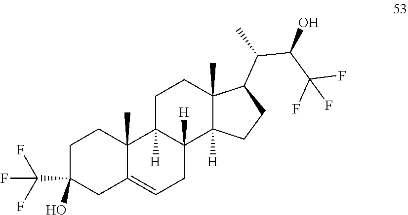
C1C(C(F)(F)F)(O)CC2=CCC3([H])C([H])(C2(C)C1)CCC1(C)C3([H])CCC1C(C(C(F)(F)F)O)C
